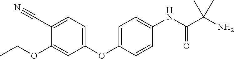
C1(C#N)=CC=C(OC2=CC=C(NC(=O)C(N)(C)C)C=C2)C=C1OCC
